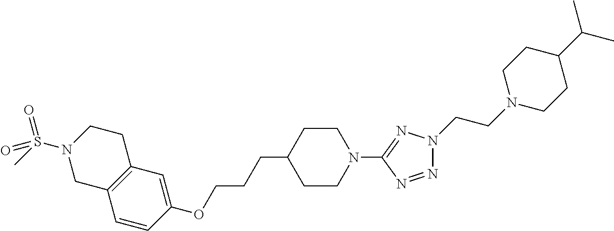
C1=CC(OCCCC2CCN(C3=NN(CCN4CCC(C(C)C)CC4)N=N3)CC2)=CC2=C1CN(S(C)(=O)=O)CC2
